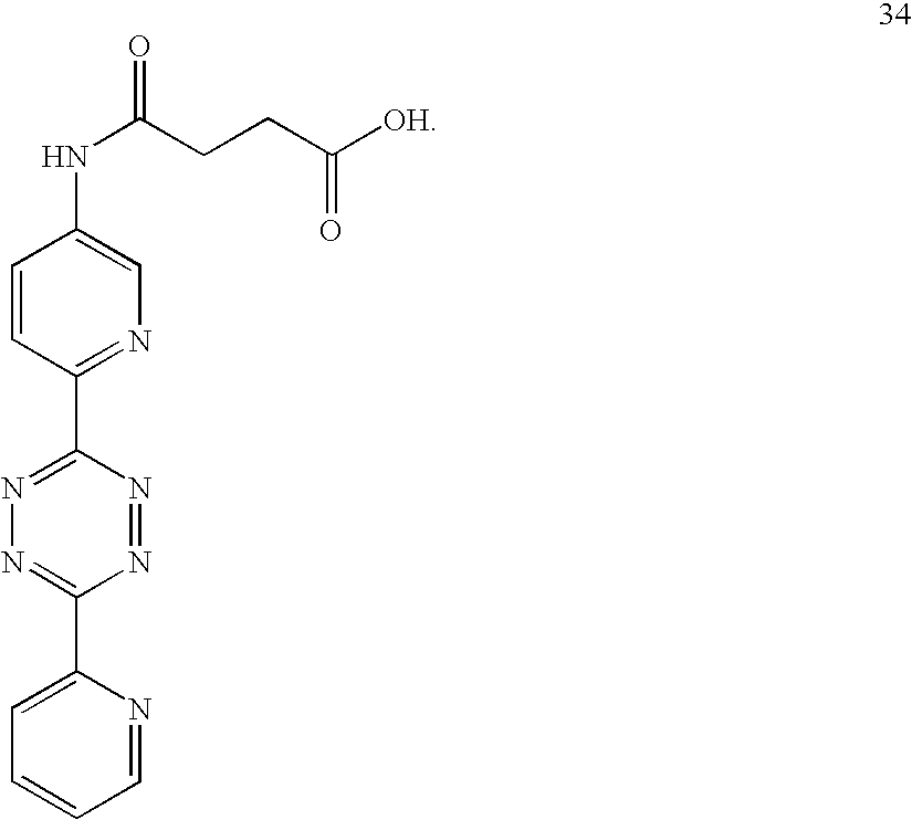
C1=CC(C2=NN=C(C3=CC=CC=N3)N=N2)=NC=C1NC(CCC([OH])=O)=O
